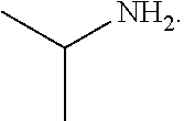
CC([NH2])C
